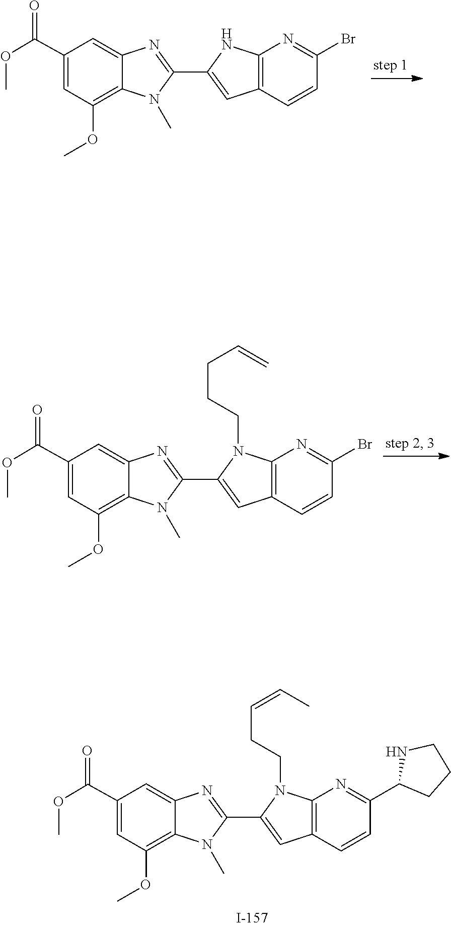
CN1C2=C(OC)C=C(C(OC)=O)C=C2N=C1C1=CC2=C(N1)N=C(Br)C=C2.CN1C2=C(OC)C=C(C(OC)=O)C=C2N=C1C1=CC2=C(N1CCCC=C)N=C(Br)C=C2.CN1C2=C(OC)C=C(C(OC)=O)C=C2N=C1C1=CC2=C(N1CCC=CC)N=C(C1NCCC1)C=C2
